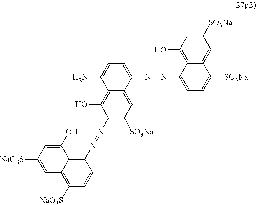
C1=C(O)C2=C(N=NC3=C([SO3Na])C=C4C(=C3O)C(N)=CC=C4N=NC3=CC=C([SO3Na])C4=CC([SO3Na])=CC(O)=C34)C=CC([NaO3S])=C2C=C1[NaO3S]
